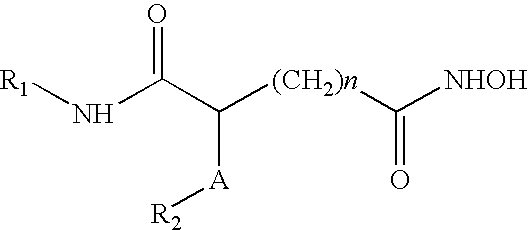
C(C([(CH2)n]C([NHOH])=O)[A][R2])(=O)N[R1]
